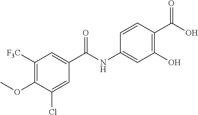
C1([F3C])=C(OC)C(Cl)=CC(C(NC2=CC(O)=C(C(O)=O)C=C2)=O)=C1
